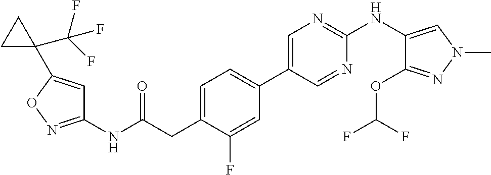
C1(NC(=O)CC2=CC=C(C3=CN=C(NC4=CN(C)N=C4OC(F)F)N=C3)C=C2F)=NOC(C2(C(F)(F)F)CC2)=C1
